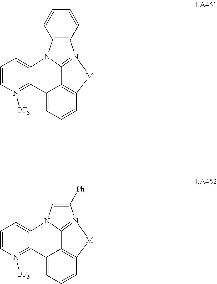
C12=C(N3=C4N1C1=CC=CN([BF3])=C1C1=CC=CC(=C41)[M]3)C=CC=C2.C1=C([Ph])N2=C3N1C1=CC=CN([BF3])=C1C1=CC=CC(=C31)[M]2
